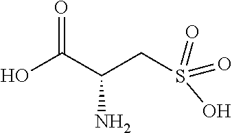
O=S(=O)(O)CC(C(=O)O)N
